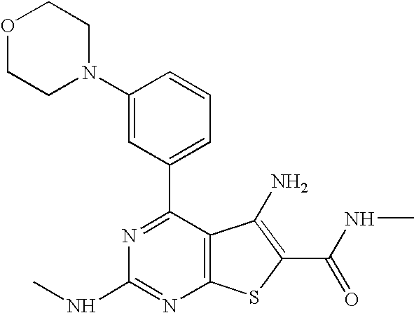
C1(N2CCOCC2)=CC(C2=NC(NC)=NC3=C2C(N)=C(C(=O)NC)S3)=CC=C1
